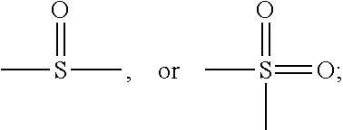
CS(C)=O.CS(=O)(=O)C
